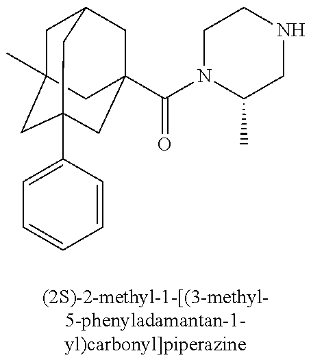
C1C2(C)CC3(C4=CC=CC=C4)CC(C(N4C(C)CNCC4)=O)(CC1C3)C2
